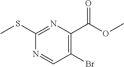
CSC1=NC(C(OC)=O)=C(Br)C=N1
